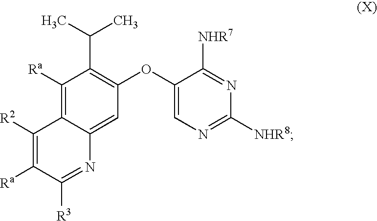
C1([Ra])=C2C(=CC(OC3=CN=C([NHR8])N=C3[NHR7])=C1C(C)C)N=C([R3])C([Ra])=C2[R2]
